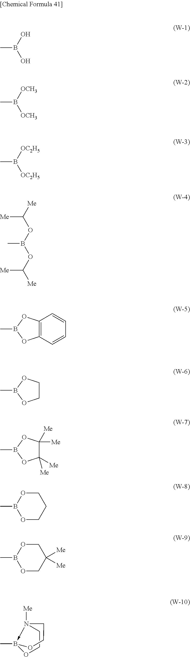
CB(O)O.CB([OCH3])[OCH3].CB([OC2H5])[OC2H5].[Me]C(OB(OC([Me])[Me])C)[Me].C12=C(C=CC=C1)OB(C)O2.C1COB(C)O1.C1([Me])([Me])C([Me])([Me])OB(C)O1.O1CCCOB1C.O1CC([Me])([Me])COB1C.CB12-N([Me])(CCO1)CCO2
